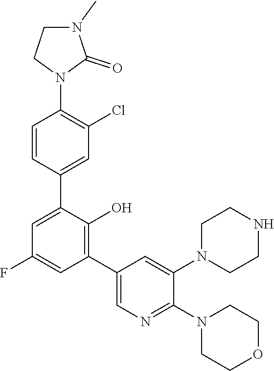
C1COCCN1C1=NC=C(C2=C(O)C(C3=CC(Cl)=C(N4CCN(C)C4=O)C=C3)=CC(F)=C2)C=C1N1CCNCC1
